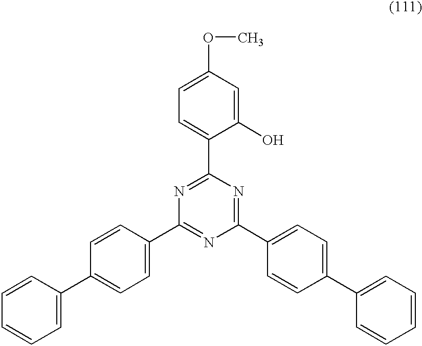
C1(C2=CC=CC=C2)=CC=C(C2=NC(C3=CC=C(C4=CC=CC=C4)C=C3)=NC(C3=CC=C(OC)C=C3O)=N2)C=C1
